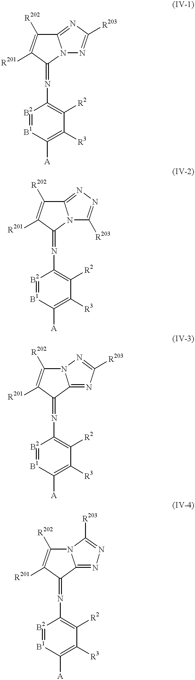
N(=C1N2C(=NC([R203])=N2)C([R202])=C1[R201])C1=C([R2])C([R3])=C([A])[B1]=[B2]1.N(=C1N2C(=NN=C2[R203])C([R202])=C1[R201])C1=C([R2])C([R3])=C([A])[B1]=[B2]1.N(=C1C2=NC([R203])=NN2C([R202])=C1[R201])C1=C([R2])C([R3])=C([A])[B1]=[B2]1.N(=C1C2=NN=C([R203])N2C([R202])=C1[R201])C1=C([R2])C([R3])=C([A])[B1]=[B2]1
